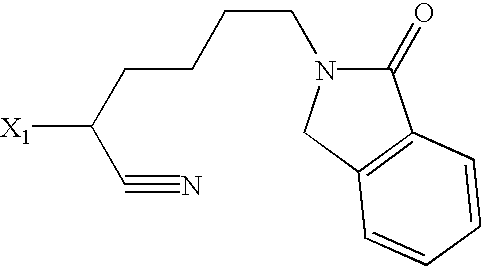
[X1]C(CCCCN1C(=O)C2=C(C1)C=CC=C2)C#N
